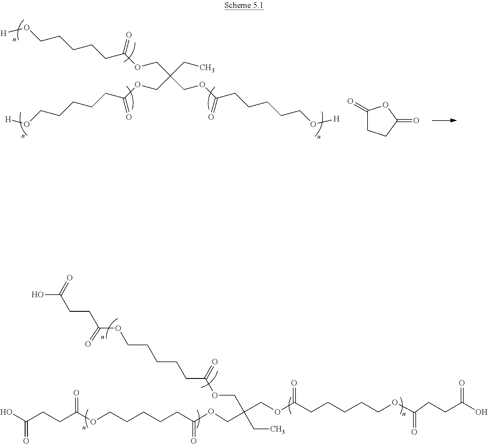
C(CCC(OCCCCCC(OCC(COC(CCCCCOC(CCC(O)=O)=O)=O)(COC(CCCCCOC(CCC(O)=O)=O)=O)CC)=O)=O)(O)=O.C(C(CC)(COC(CCCCCO[H])=O)COC(CCCCCO[H])=O)OC(CCCCCO[H])=O.C1(=O)CCC(=O)O1
